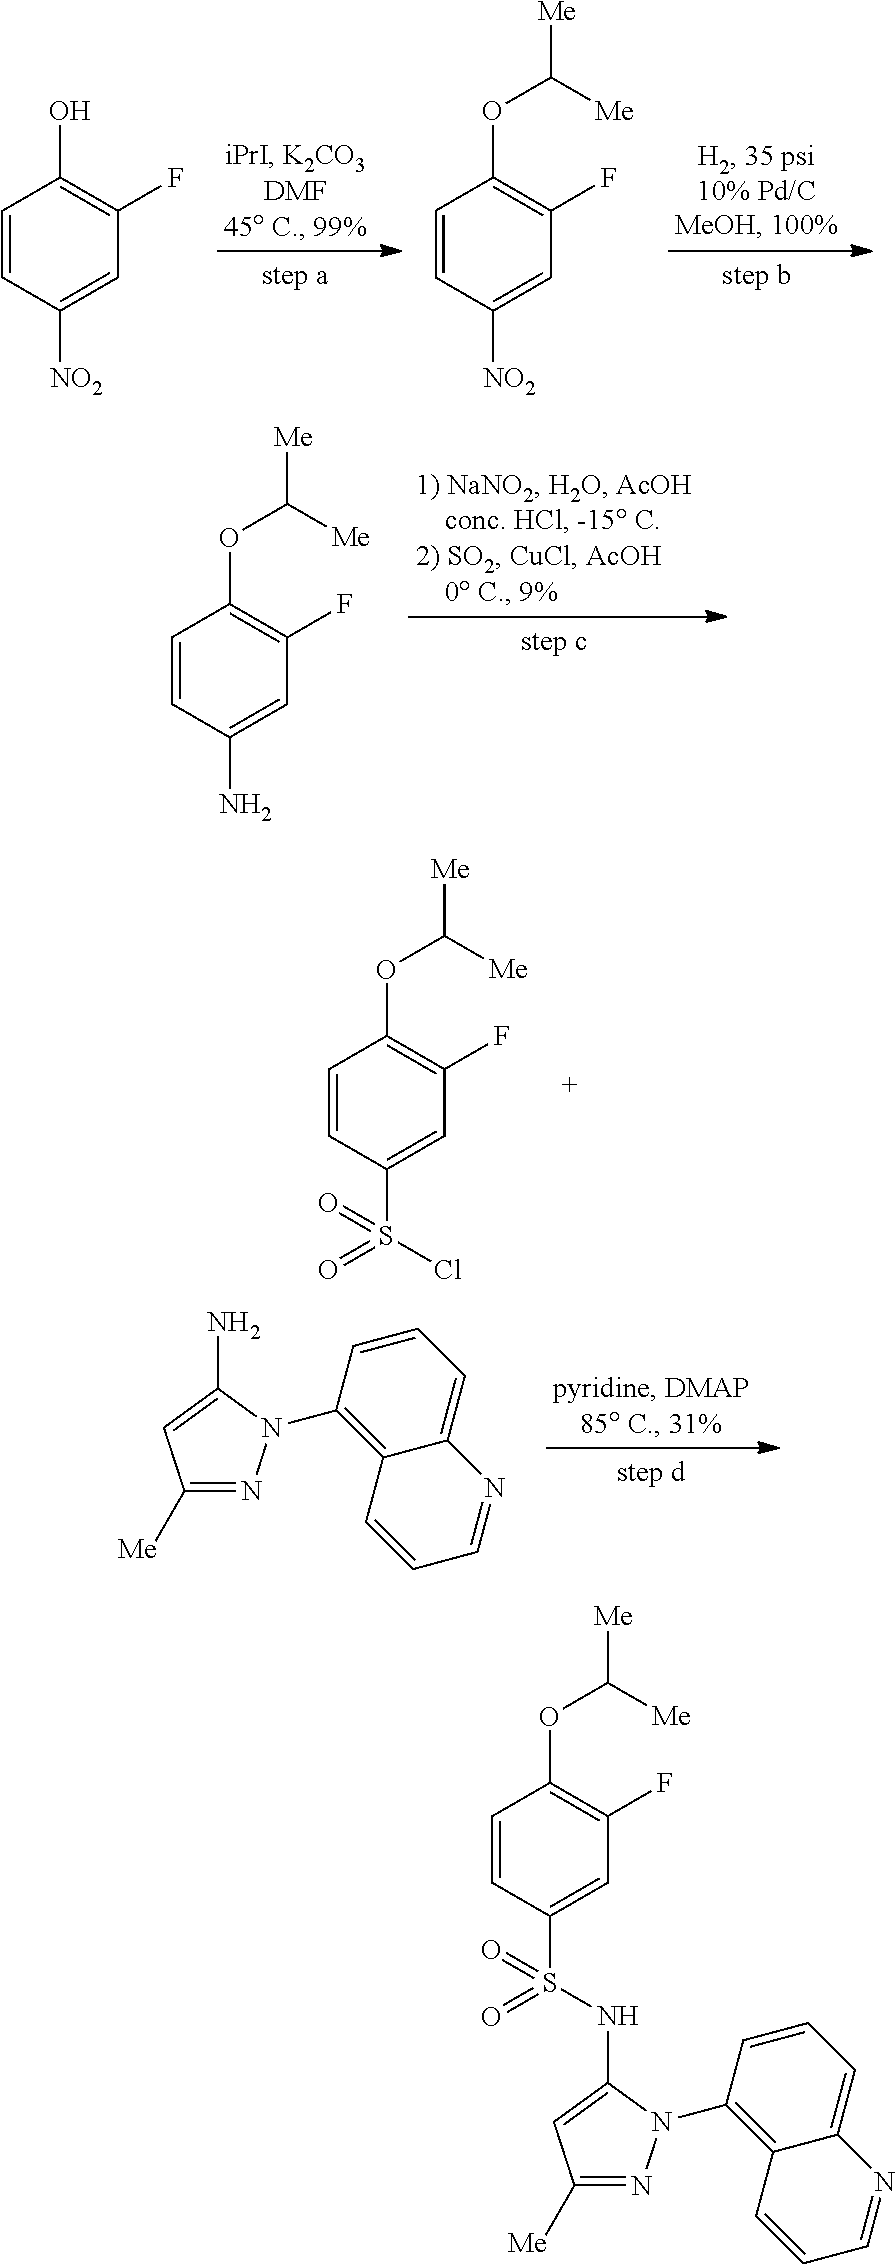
C1=CC([NO2])=CC(F)=C1O.C1=CC([NO2])=CC(F)=C1OC([Me])[Me].C1=CC(N)=CC(F)=C1OC([Me])[Me].C1=CC(S(=O)(Cl)=O)=CC(F)=C1OC([Me])[Me].C1([Me])=NN(C2=C3C(=CC=C2)N=CC=C3)C(N)=C1.C1([Me])=NN(C2=C3C(=CC=C2)N=CC=C3)C(NS(C2=CC(F)=C(OC([Me])[Me])C=C2)(=O)=O)=C1
